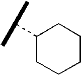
C1(C(C)C)CCCCC1
